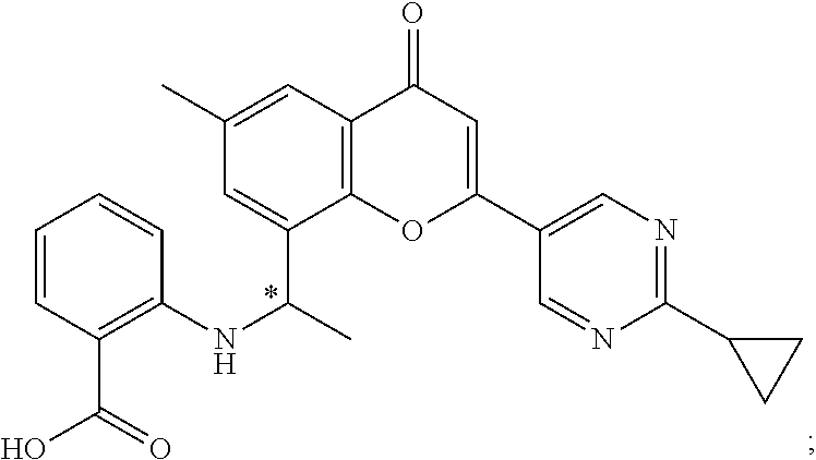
C12=C(C=C(C)C=C1C(C)NC1=C(C(=O)O)C=CC=C1)C(=O)C=C(C1=CN=C(C3CC3)N=C1)O2
